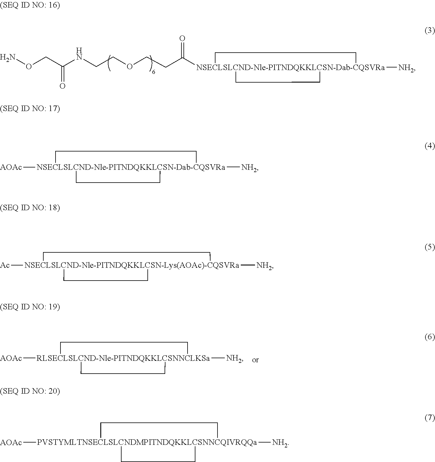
O(CC(NCCOCCC([NSECLSLCND-Nle-PITNDQKKLCSN-Dab-CQSVRa]12([NH2])(CC1)CC2)=O)=O)N.[RLSECLSLCND-Nle-PITNDQKKLCSNNCLKSa]12([NH2])([AOAc])(CC1)CC2.[NSECLSLCND-Nle-PITNDQKKLCSN-Dab-CQSVRa]12([NH2])([AOAc])(CC1)CC2.[NSECLSLCND-Nle-PITNDQKKLCSN-Lys(AOAc)-CQSVRa]12([NH2])([Ac])(CC1)CC2.[PVSTYMLTNSECLSLCNDMPITNDQKKLCSNNCQIVRQQa]12([NH2])([AOAc])(CC1)CC2
